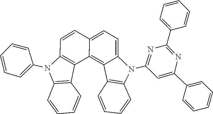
C12=C3C(=CC=C1N(C1=NC(C4=CC=CC=C4)=NC(C4=CC=CC=C4)=C1)C1=C2C=CC=C1)C=CC1=C3C2=C(C=CC=C2)N1C1=CC=CC=C1
